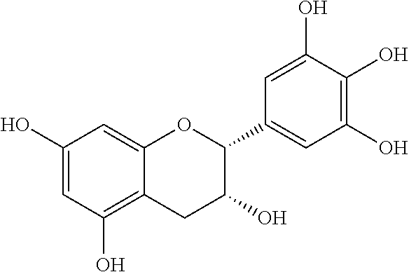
C1(O)=CC(O)=C2C(=C1)OC(C1=CC(O)=C(O)C(O)=C1)C(O)C2
